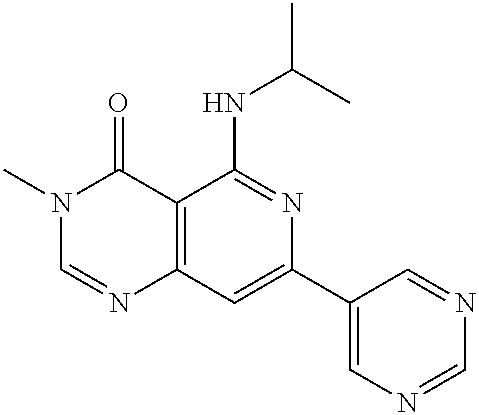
C12=C(C=C(C3=CN=CN=C3)N=C1NC(C)C)N=CN(C)C2=O
